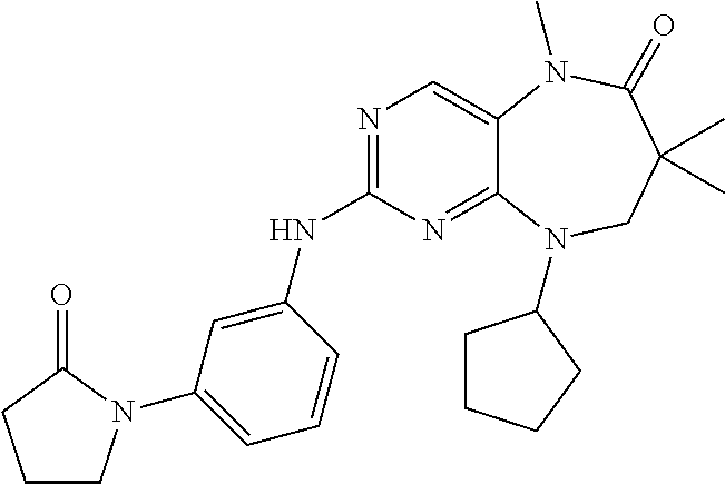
N1=C(NC2=CC(N3CCCC3=O)=CC=C2)N=C2C(=C1)N(C)C(=O)C(C)(C)CN2C1CCCC1
